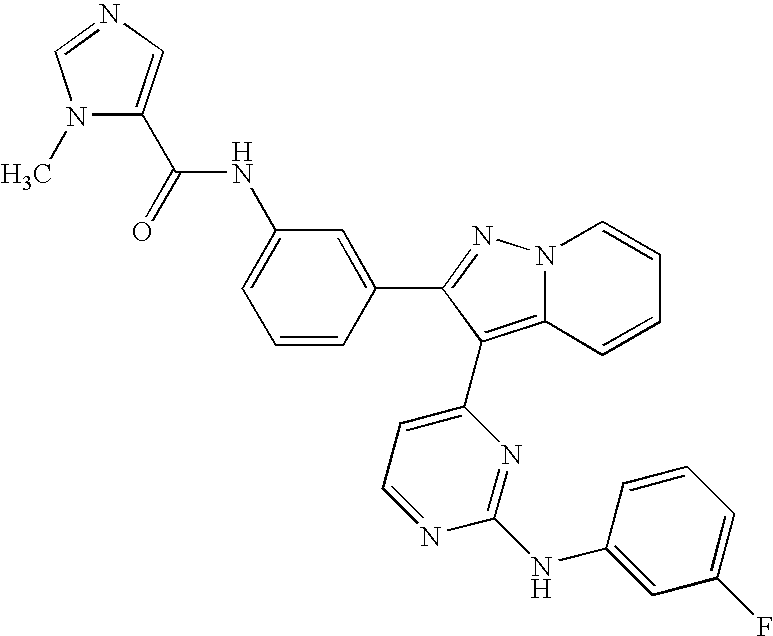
C1(NC(C2=CN=CN2C)=O)=CC=CC(C2=NN3C(=C2C2=CC=NC(NC4=CC(F)=CC=C4)=N2)C=CC=C3)=C1
